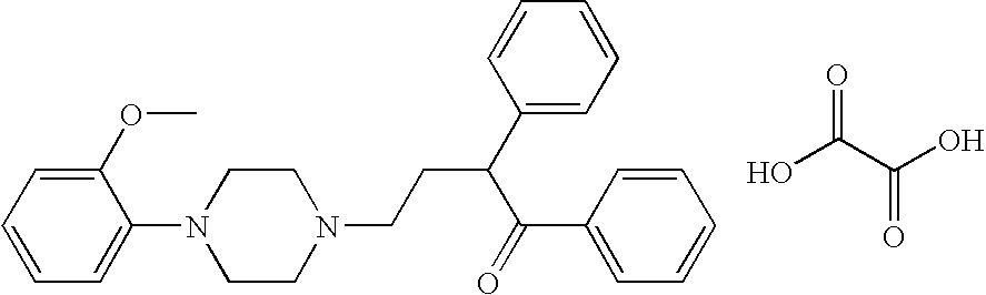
C1(OC)=CC=CC=C1N1CCN(CCC(C2=CC=CC=C2)C(=O)C2=CC=CC=C2)CC1.OC(C(O)=O)=O
